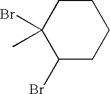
C1CC(C)(Br)C(Br)CC1
